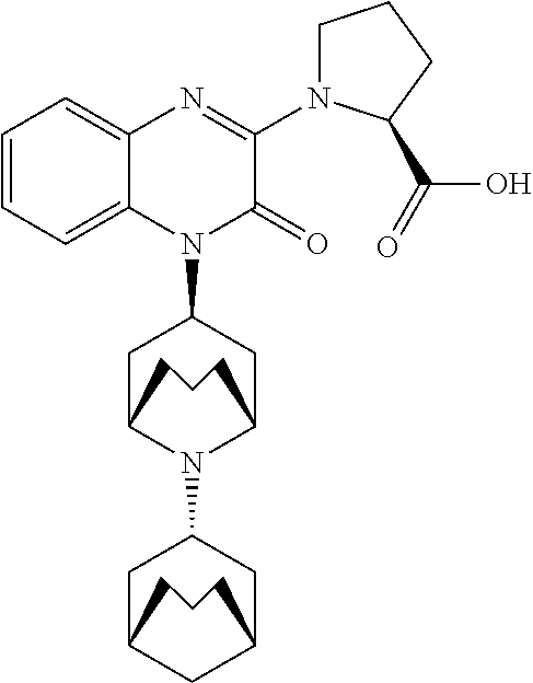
C1=CC=C2C(=C1)N=C(N1CCCC1C(=O)O)C(=O)N2C1CC2N(C3CC4CC(C3)CCC4)C(C1)CCC2
